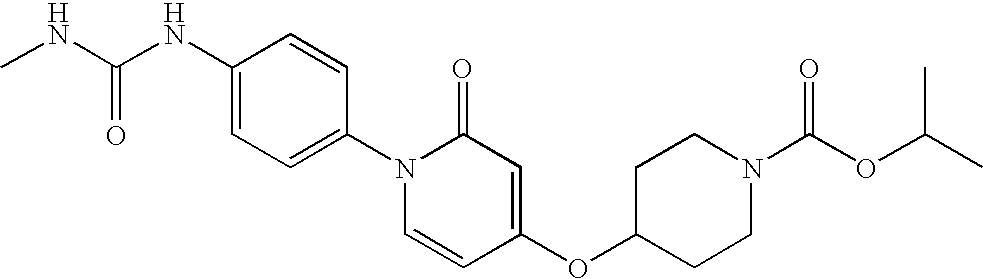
N(C(NC1=CC=C(N2C=CC(OC3CCN(C(OC(C)C)=O)CC3)=CC2=O)C=C1)=O)C
